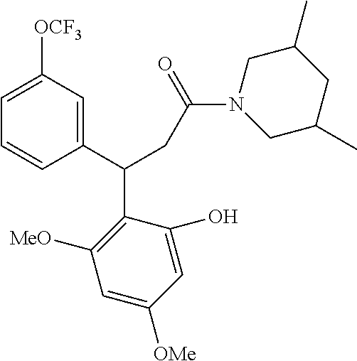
C1=C([OCF3])C=C(C(CC(N2CC(C)CC(C)C2)=O)C2=C([MeO])C=C([OMe])C=C2O)C=C1
